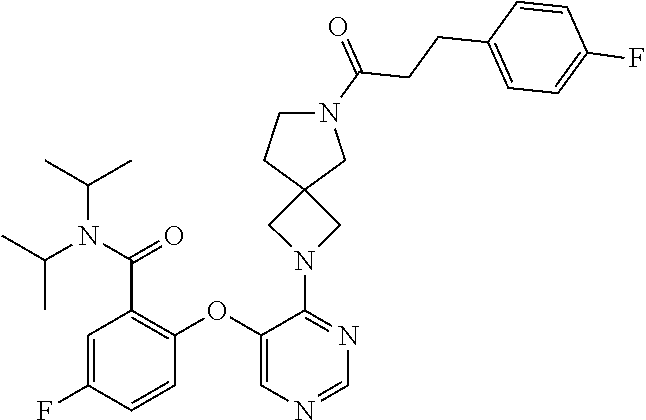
N1(C2=NC=NC=C2OC2=C(C(N(C(C)C)C(C)C)=O)C=C(F)C=C2)CC2(C1)CN(C(=O)CCC1=CC=C(F)C=C1)CC2
